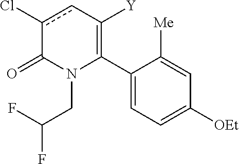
C1(C2=C([Y])cc(Cl)C(=O)N2CC(F)F)=CC=C([OEt])C=C1[Me]
